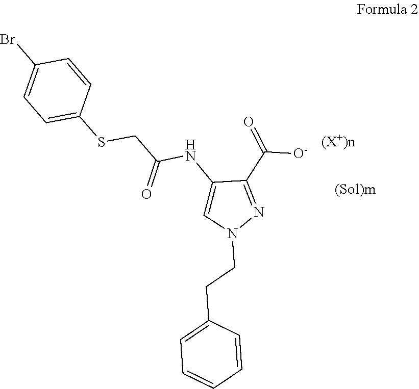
C1(C(=O)[O-])=NN(CCC2=CC=CC=C2)C=C1NC(=O)CSC1=CC=C(Br)C=C1
